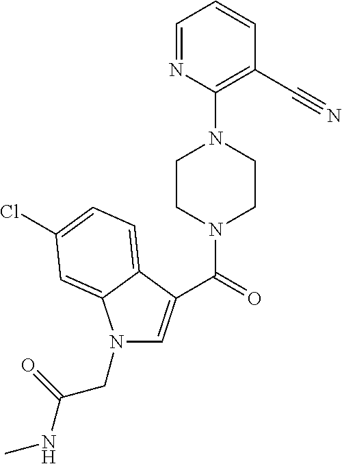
C1=NC(N2CCN(C(=O)C3=CN(CC(NC)=O)C4=CC(Cl)=CC=C34)CC2)=C(C#N)C=C1
